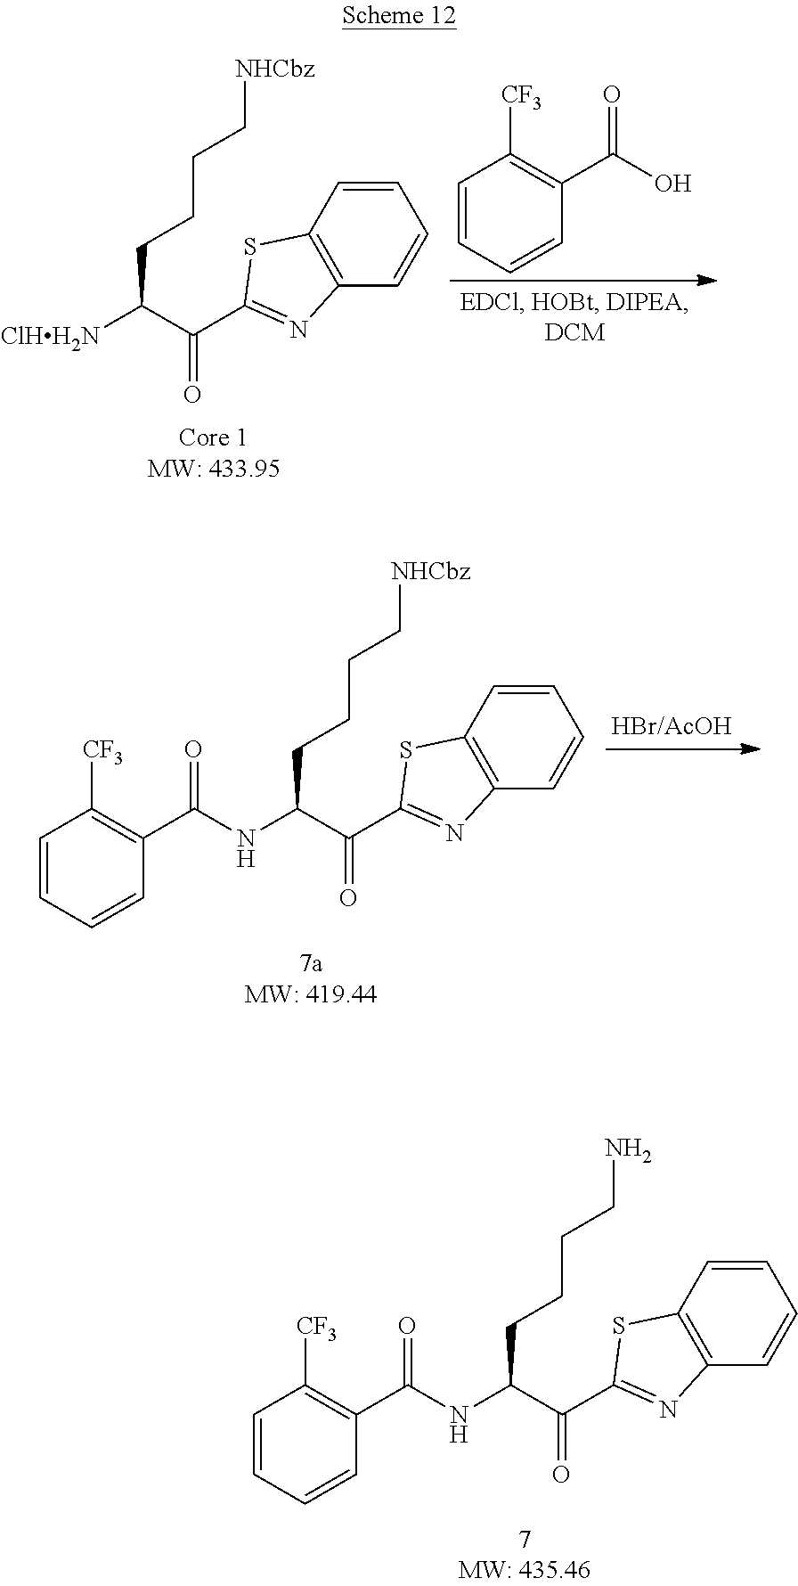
NCCCCC(NC(C1=C([CF3])C=CC=C1)=O)C(C1=NC2=C(S1)C=CC=C2)=O.[NHCbz]CCCCC([ClHH2N])C(C1=NC2=C(S1)C=CC=C2)=O.C1=CC=CC(C(O)=O)=C1[CF3].[NHCbz]CCCCC(NC(C1=C([CF3])C=CC=C1)=O)C(C1=NC2=C(S1)C=CC=C2)=O
